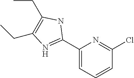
C1(CC)=C(CC)NC(C2=CC=CC(Cl)=N2)=N1
